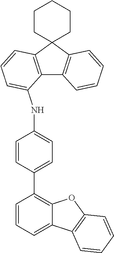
C12=C(C3(C4=C1C=CC=C4)CCCCC3)C=CC=C2NC1=CC=C(C2=C3C(=CC=C2)C2=C(O3)C=CC=C2)C=C1
